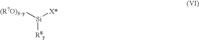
[(R7O)3y][Si]([R8y])[X*]
